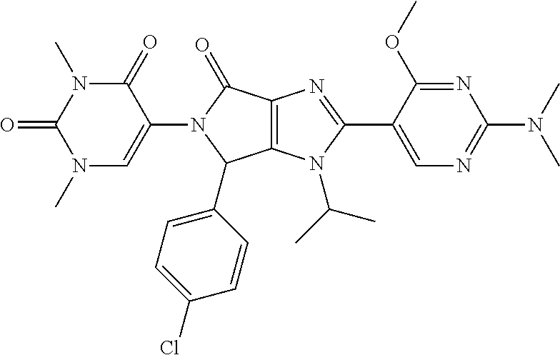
C12=C(N(C(C)C)C(C3=CN=C(N(C)C)N=C3OC)=N1)C(C1=CC=C(Cl)C=C1)N(C1=CN(C)C(=O)N(C)C1=O)C2=O
